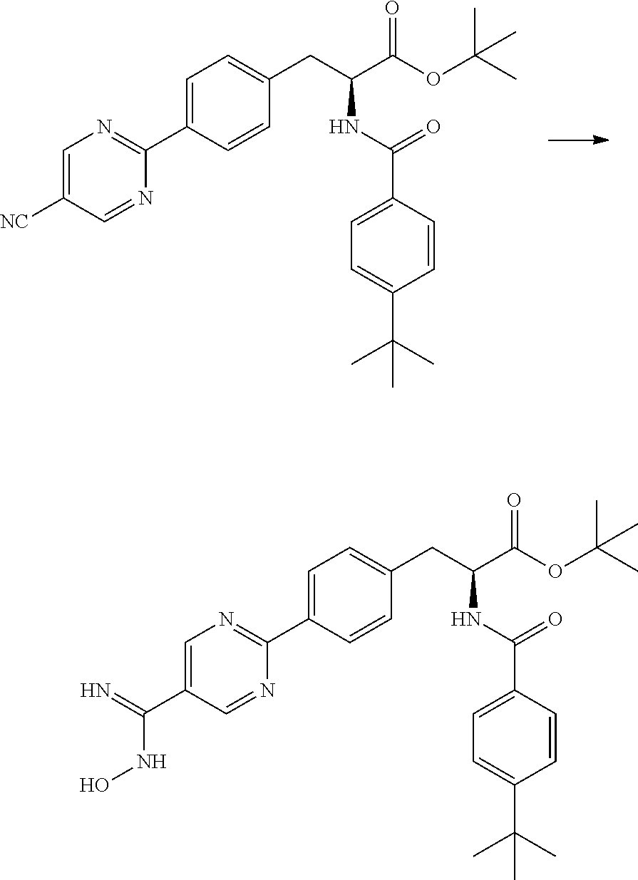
C1=C(C2=NC=C([NC])C=N2)C=CC(CC(C(OC(C)(C)C)=O)NC(C2=CC=C(C(C)(C)C)C=C2)=O)=C1.C1=C(C2=NC=C(C(=N)NO)C=N2)C=CC(CC(C(OC(C)(C)C)=O)NC(C2=CC=C(C(C)(C)C)C=C2)=O)=C1
